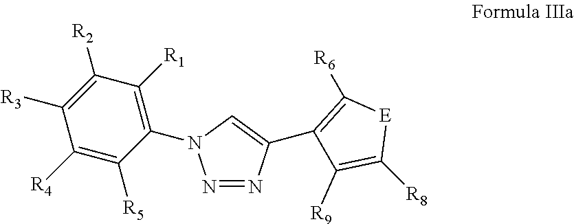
N1=NC(C2=C([R6])[E]C([R8])=C2[R9])=CN1C1=C([R1])C([R2])=C([R3])C([R4])=C1[R5]
